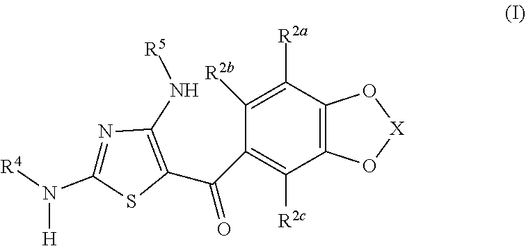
C12=C(C([R2a])=C([R2b])C(C(=O)C3=C(N[R5])N=C(N([H])[R4])S3)=C1[R2c])O[X]O2
